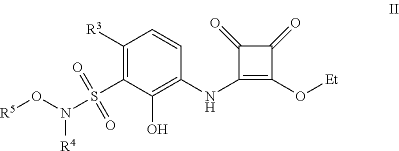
C1([R3])=C(S(N(O[R5])[R4])(=O)=O)C(O)=C(NC2=C(O[Et])C(=O)C2=O)C=C1
